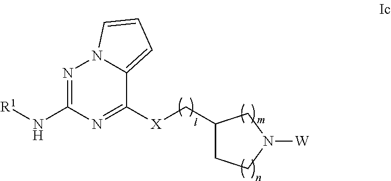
N1=C(N[R1])N=C([X]CC2CCN([W])C2)C2=CC=CN12
